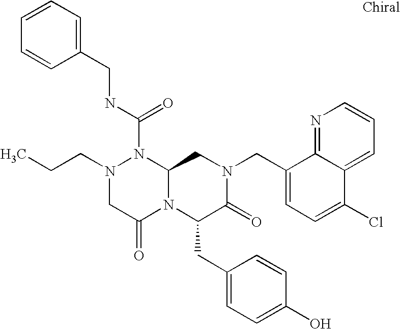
N1(C(NCC2=CC=CC=C2)=O)N(CCC)CC(=O)N2C1CN(CC1=CC=C(Cl)C3=CC=CN=C13)C(=O)C2CC1=CC=C(O)C=C1
